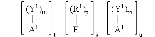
[A1]([(Y1)m])(C)[E]([(R1)p])[A1]([(Y1)m])C
